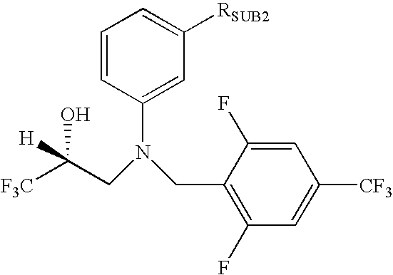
[F3C]C(CN(CC1=C(F)C=C([CF3])C=C1F)C1=CC([RSUB2])=CC=C1)([H])O
